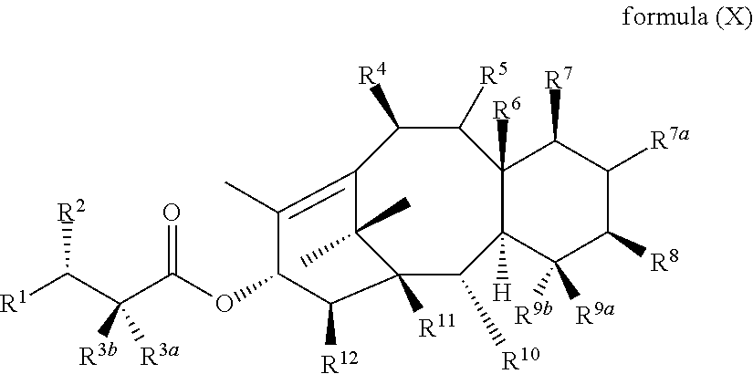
C1([R5])C([R4])C2=C(C)C(OC(C(C([R1])[R2])([R3b])[R3a])=O)C([R12])C([R11])(C2(C)C)C([R10])C2([H])C1([R6])C([R7])C([R7a])C([R8])C2([R9a])[R9b]
